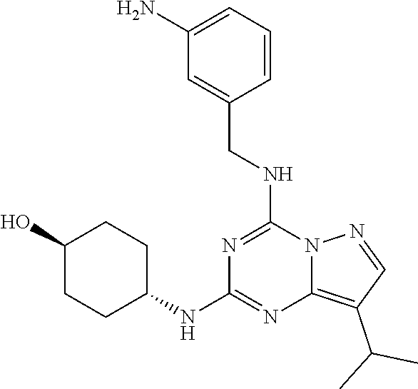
C1(N)=CC=CC(CNC2=NC(NC3CCC(O)CC3)=NC3=C(C(C)C)C=NN23)=C1
